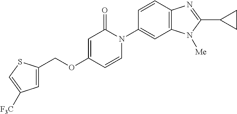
C(OC1=CC(=O)N(C2=CC3=C(C=C2)N=C(C2CC2)N3[Me])C=C1)C1=CC([F3C])=CS1
